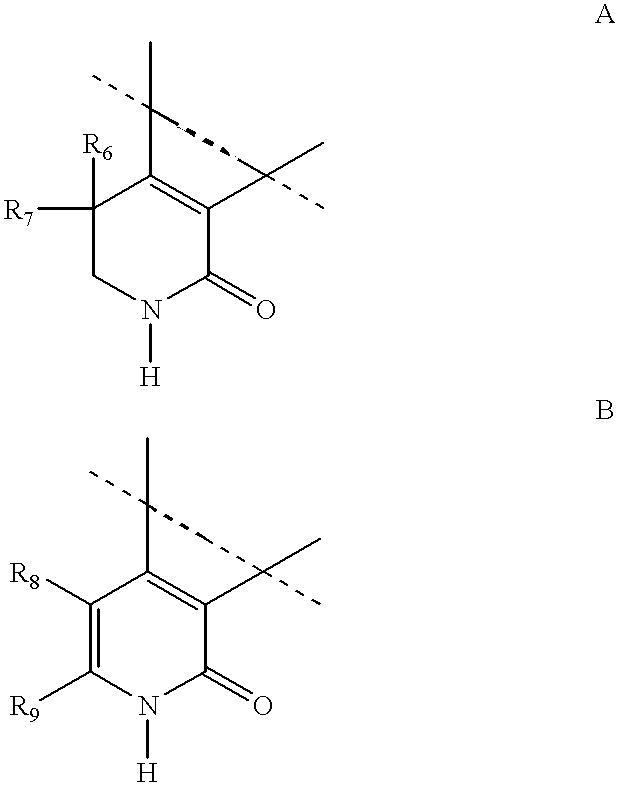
C1([R7])([R6])CN([H])C(=O)C2=C1C(C)(C)CC2(C)C.C1([R8])=C([R9])N([H])C(=O)C2=C1C(C)(C)CC2(C)C
